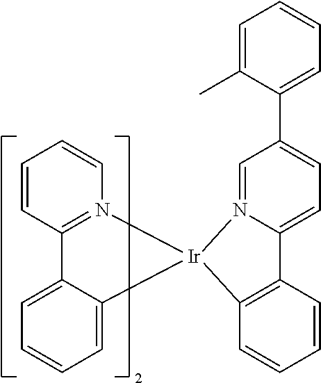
C1=CC2=N(C=C1)[Ir]1(C3=CC=CC=C23)C2=C(C3=CC=C(C4=CC=CC=C4C)C=N13)C=CC=C2
